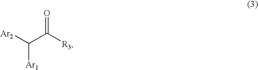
[Ar2]C(C([R3])=O)[Ar1]
